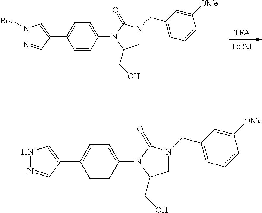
[TFA].[DCM].C1=CC(N2C(CO)CN(CC3=CC=CC([OMe])=C3)C2=O)=CC=C1C1=CN([Boc])N=C1.C1=CC(N2C(CO)CN(CC3=CC=CC([OMe])=C3)C2=O)=CC=C1C1=CNN=C1
